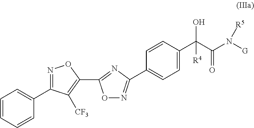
O1N=C(C2=CC=C(C(C(N([G])[R5])=O)([R4])O)C=C2)N=C1C1=C([CF3])C(C2=CC=CC=C2)=NO1
